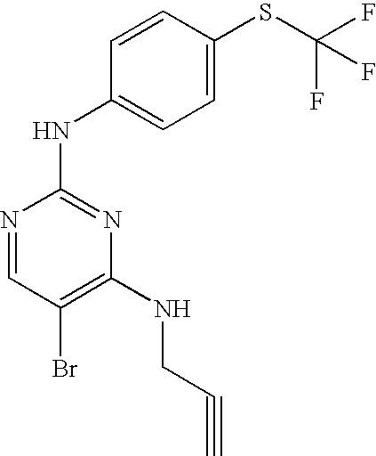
N1=CC(Br)=C(NCC#C)N=C1NC1=CC=C(SC(F)(F)F)C=C1
